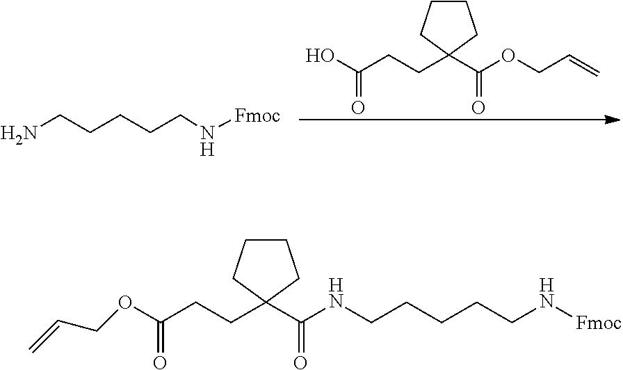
NCCCCCN[Fmoc].C(OC(=O)C1(CCC(O)=O)CCCC1)C=C.O(C(CCC1(C(NCCCCCN[Fmoc])=O)CCCC1)=O)CC=C
